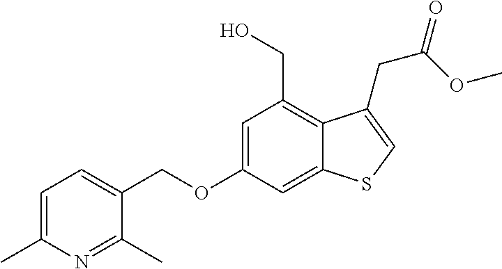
C(OC1=CC(CO)=C2C(=C1)SC=C2CC(=O)OC)C1=CC=C(C)N=C1C
